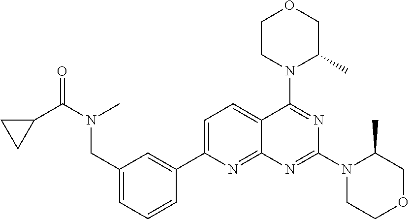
C1(CN(C(C2CC2)=O)C)=CC=CC(C2=CC=C3C(=N2)N=C(N2CCOCC2C)N=C3N2C(C)COCC2)=C1
